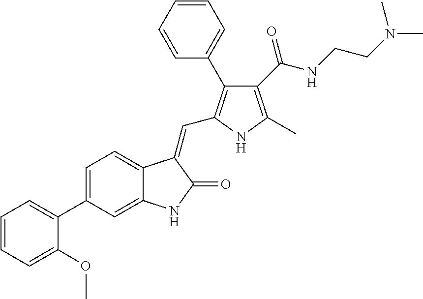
C1=C(C2=CC=CC=C2OC)C=C2C(=C1)C(=CC1=C(C3=CC=CC=C3)C(C(NCCN(C)C)=O)=C(C)N1)C(=O)N2
